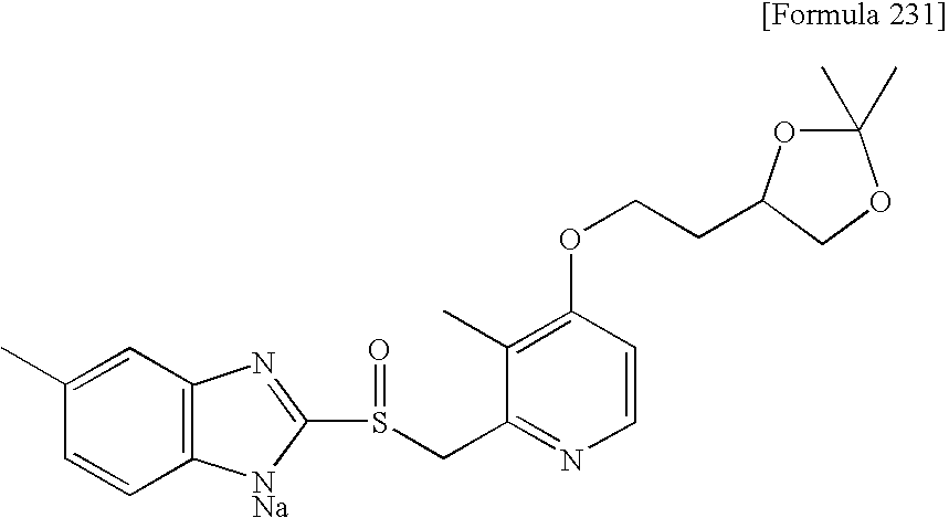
C(OC1=C(C)C(CS(=O)C2=NC3=C(C=CC(C)=C3)[NNa]2)=NC=C1)CC1OC(C)(C)OC1
